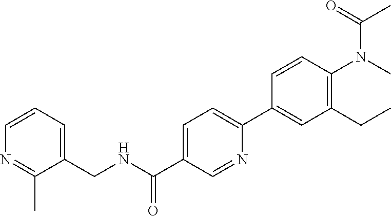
C1=CC=C(CNC(C2=CC=C(C3=CC(CC)=C(N(C)C(=O)C)C=C3)N=C2)=O)C(C)=N1
